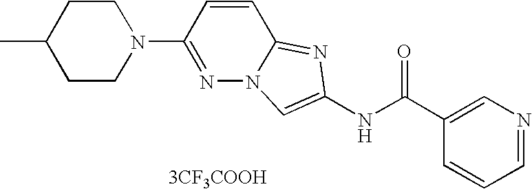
[3CF3COOH].C1=CC=NC=C1C(NC1=CN2N=C(N3CCC(C)CC3)C=CC2=N1)=O
